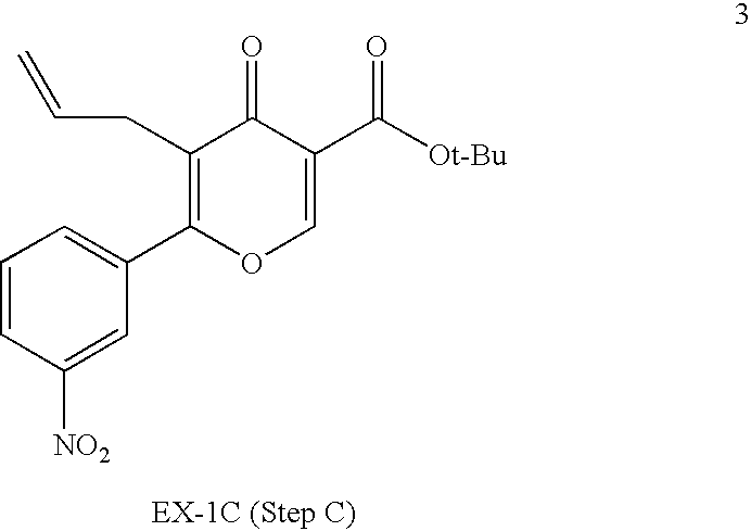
C(C1=C(C2=CC=CC([NO2])=C2)OC=C(C([Ot-Bu])=O)C1=O)C=C
